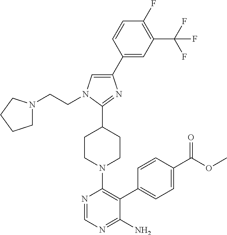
C1(C2=CC(C(F)(F)F)=C(F)C=C2)=CN(CCN2CCCC2)C(C2CCN(C3=C(C4=CC=C(C(=O)OC)C=C4)C(N)=NC=N3)CC2)=N1
